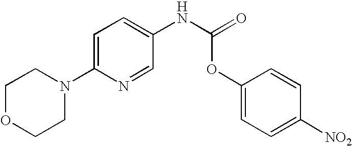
O(C(=O)NC1=CC=C(N2CCOCC2)N=C1)C1=CC=C([NO2])C=C1
